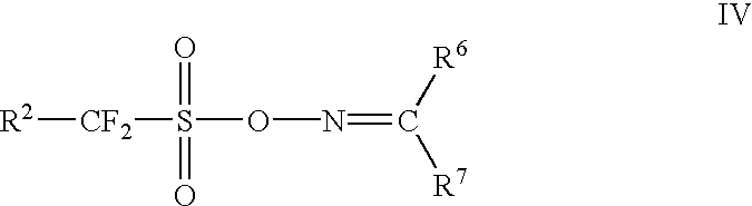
[R2][CF2]S(ON=C([R6])[R7])(=O)=O
